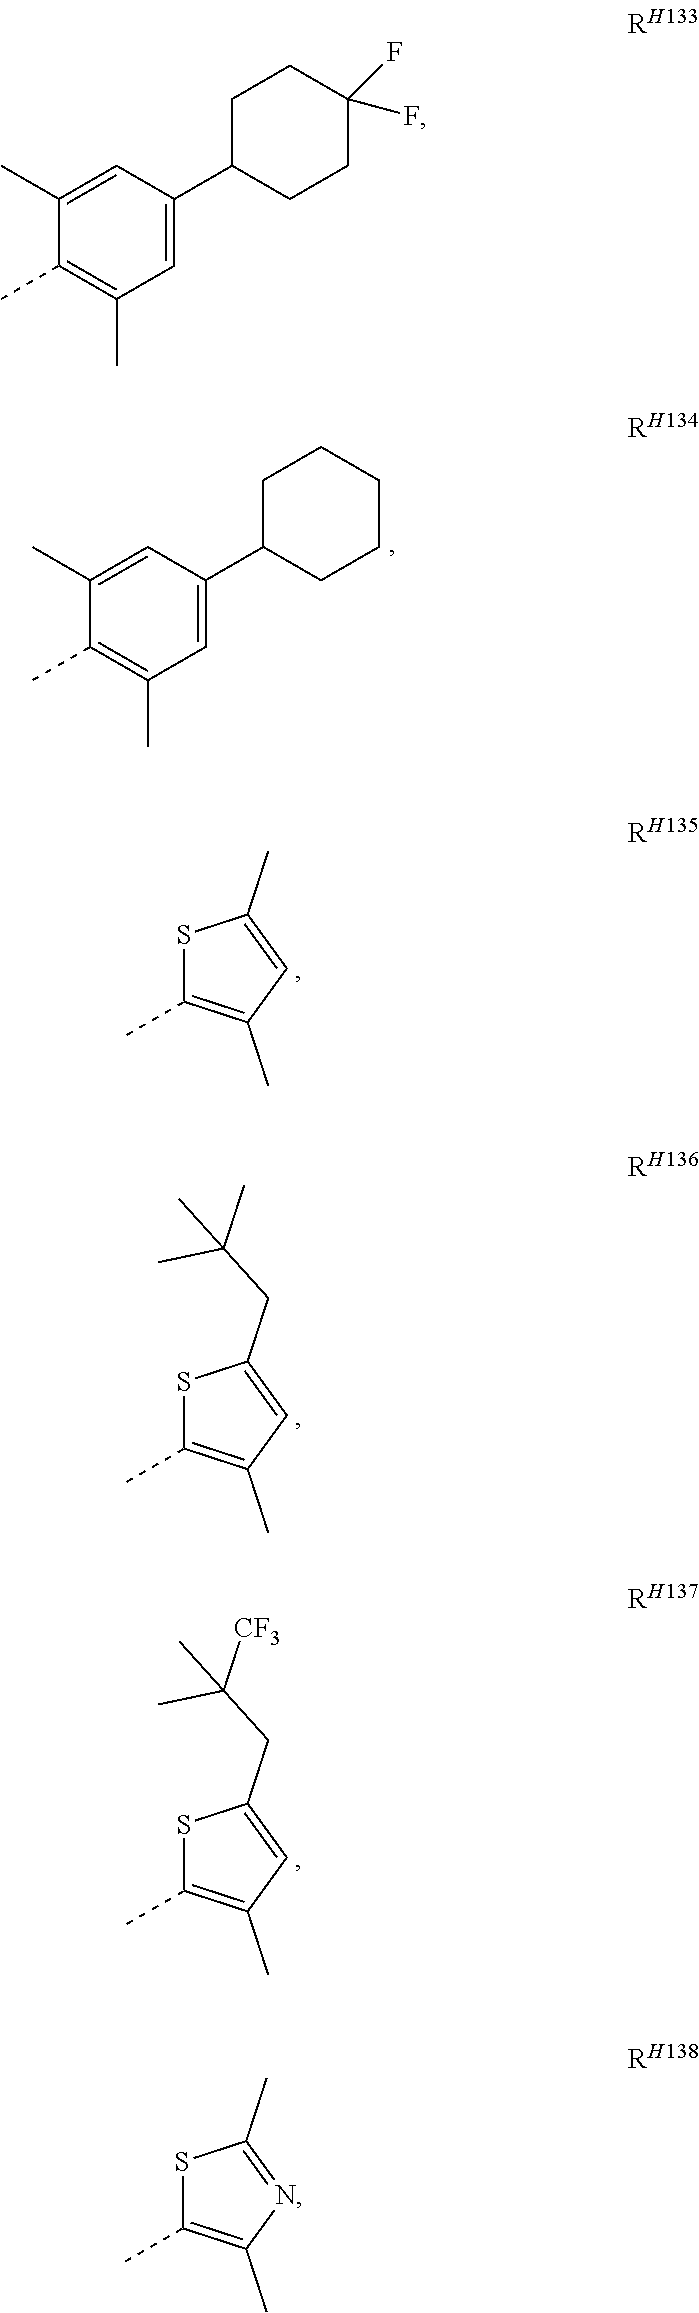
C1(C)=CC(C2CCCCC2)=CC(C)=C1C.S1C(C)=C(C)C=C1C.S1C(C)=C(C)C=C1CC(C)(C)C.S1C(C)=C(C)C=C1CC([CF3])(C)C.C1(C)=CC(C2CCC(F)(F)CC2)=CC(C)=C1C.S1C(C)=C(C)N=C1C
